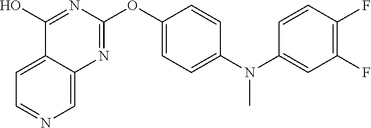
C12=CC=NC=C1N=C(OC1=CC=C(N(C3=CC(F)=C(F)C=C3)C)C=C1)N=C2O
